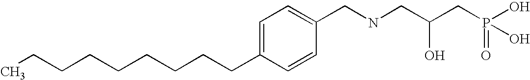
C(C1=CC=C(CNCC(CP(O)(=O)O)O)C=C1)CCCCCCCC
